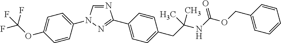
N1=CN(C2=CC=C(OC(F)(F)F)C=C2)N=C1C1=CC=C(CC(NC(OCC2=CC=CC=C2)=O)(C)C)C=C1
